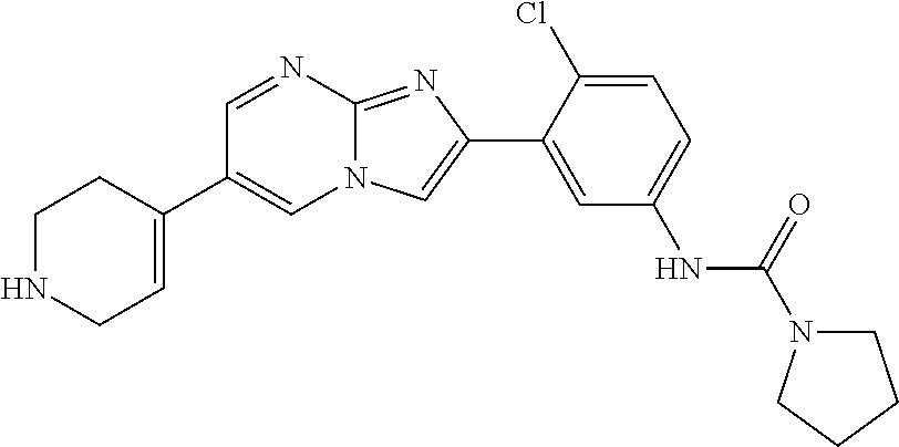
C1=NC2=NC(C3=CC(NC(=O)N4CCCC4)=CC=C3Cl)=CN2C=C1C1=CCNCC1
